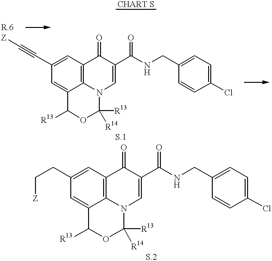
C1=C2C3=C(C=C1C#C[Z])C(=O)C(C(NCC1=CC=C(Cl)C=C1)=O)=CN3C([R13])([R14])OC2[R13].C1=C2C3=C(C=C1CC[Z])C(=O)C(C(NCC1=CC=C(Cl)C=C1)=O)=CN3C([R13])([R14])OC2[R13]
